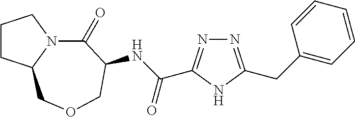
C1CC2N(C1)C(=O)C(NC(=O)C1=NN=C(CC3=CC=CC=C3)N1)COC2
